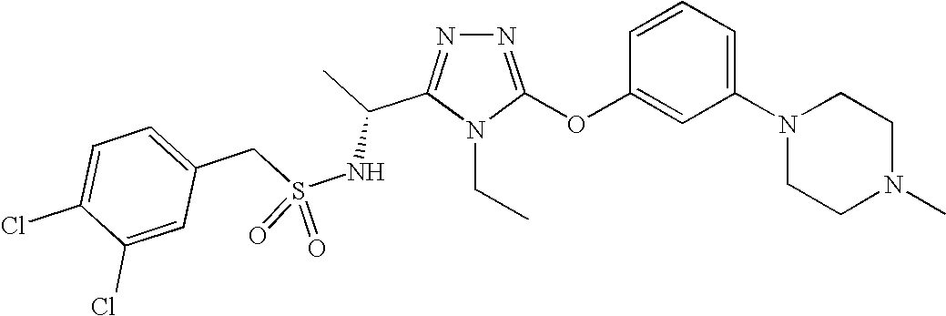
N1=C(OC2=CC(N3CCN(C)CC3)=CC=C2)N(CC)C(C(C)NS(CC2=CC=C(Cl)C(Cl)=C2)(=O)=O)=N1
